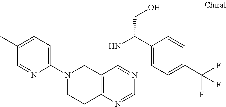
C1=C(C)C=NC(N2CCC3=C(C2)C(NC(CO)C2=CC=C(C(F)(F)F)C=C2)=NC=N3)=C1
